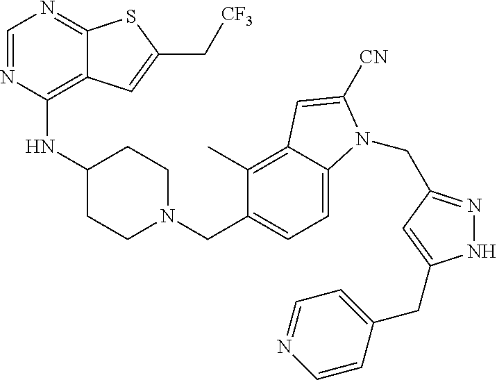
C1=NC(NC2CCN(CC3=CC=C4C(=C3C)C=C([CN])N4CC3=NNC(CC4=CC=NC=C4)=C3)CC2)=C2C(=N1)SC(C[CF3])=C2
